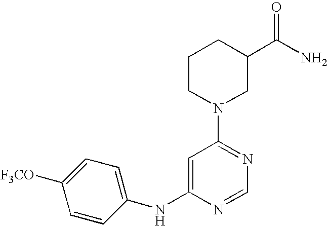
C1(NC2=CC(N3CC(C(N)=O)CCC3)=NC=N2)=CC=C([F3CO])C=C1
